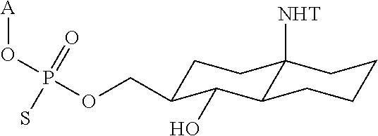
C1C(COP(O[A])(=O)S)C(O)C2C([NHT])(C1)CCCC2
